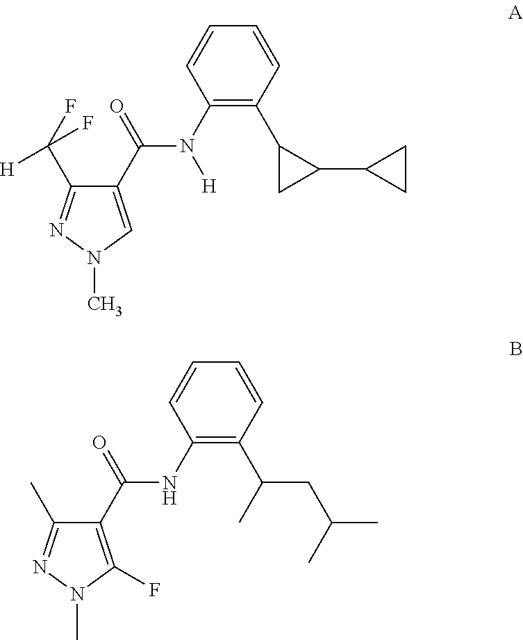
CN1C=C(C(=O)N(C2=C(C3CC3C3CC3)C=CC=C2)[H])C(C(F)(F)[H])=N1.CN1C(F)=C(C(=O)NC2=C(C(C)CC(C)C)C=CC=C2)C(C)=N1
